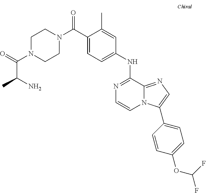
C1(C)=CC(NC2=NC=CN3C2=NC=C3C2=CC=C(OC(F)F)C=C2)=CC=C1C(N1CCN(C(=O)C(N)C)CC1)=O
